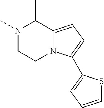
N1(C)CCN2C(=CC=C2C2=CC=CS2)C1C
